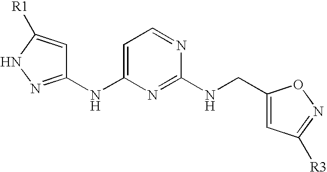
C1(NC2=CC=NC(NCC3=CC([R3])=NO3)=N2)=NNC([R1])=C1
